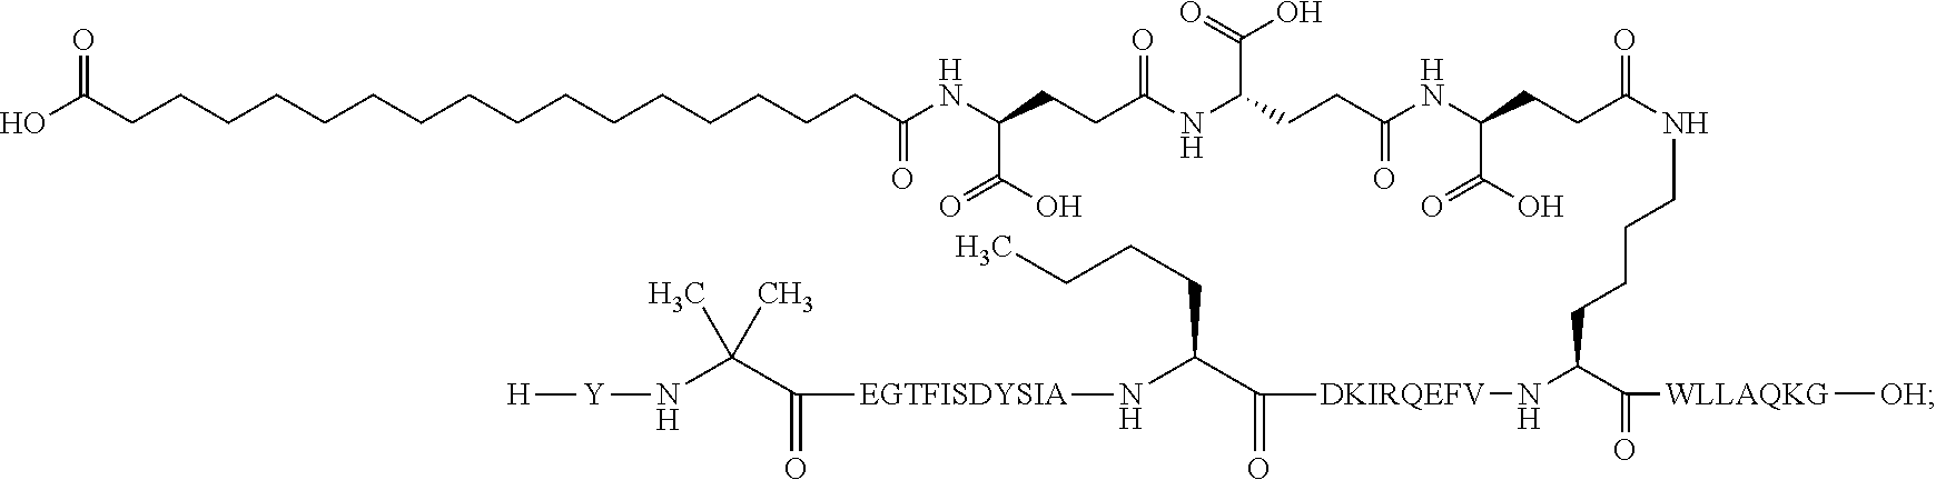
OC(CCCCCCCCCCCCCCCCC(NC(CCC(NC(CCC(NC(CCC(=O)NCCCCC(C([WLLAQKG][OH])=O)N[DKIRQEFV]C(C(N[EGTFISDYSIA]C(C(N[Y][H])(C)C)=O)CCCC)=O)C(O)=O)=O)C(O)=O)=O)C(O)=O)=O)=O
